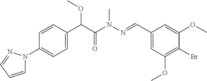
C1(N2C=CC=N2)=CC=C(C(C(N(N=CC2=CC(OC)=C(Br)C(OC)=C2)C)=O)OC)C=C1
